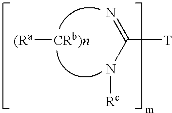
C([T])(N[Rc])=N.[(Ra][CRb)n]
